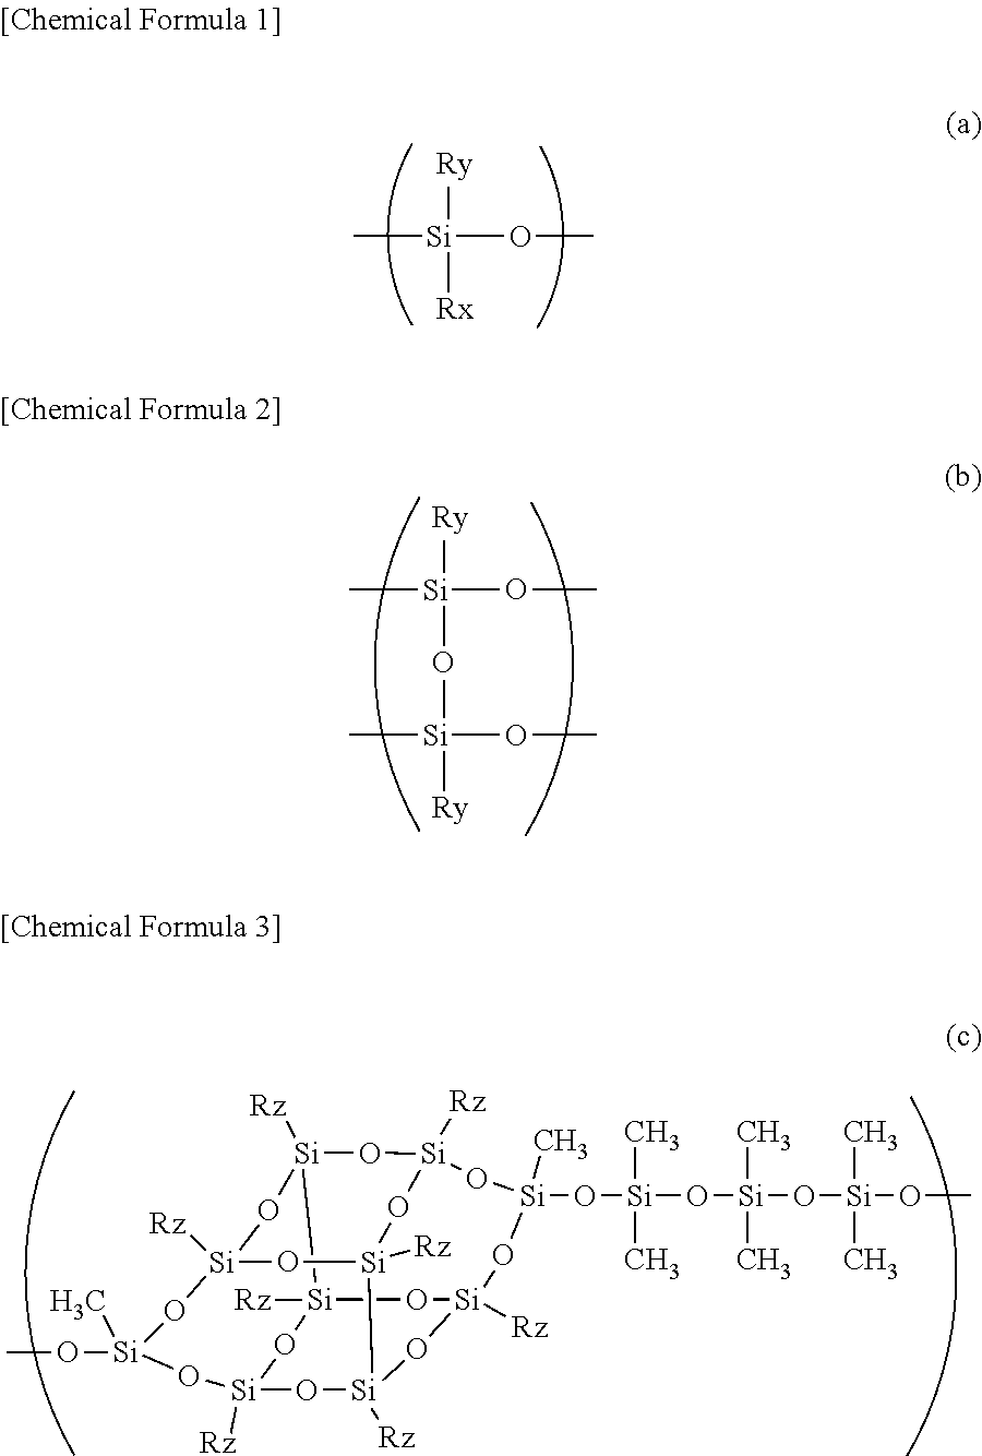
[Ry][Si](OC)(C)[Rx].[Ry][Si](OC)(C)O[Si](C)(OC)[Ry].[Si]12([Rz])O[Si]3([Rz])O[Si](O[Si](C)(C)O[Si](C)(C)O[Si](C)(C)OC)(C)O[Si]4([Rz])O[Si]1([Rz])O[Si]1([Rz])O[Si]([Rz])(O4)[Si]([Rz])(O3)O[Si]([Rz])(O2)O[Si](OC)(C)O1
